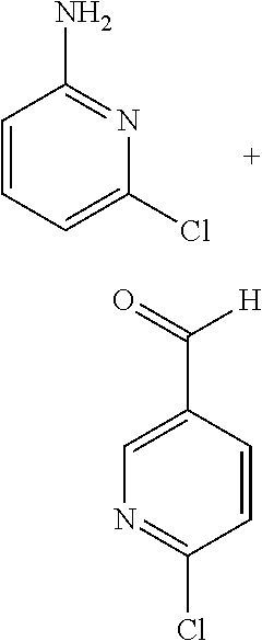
N1=C(N)C=CC=C1Cl.C1=C(C([H])=O)C=CC(Cl)=N1
